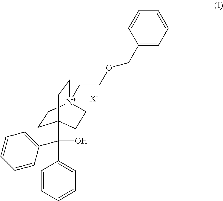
C1=CC=CC=C1C(O)(C12CC[N+](CCOCC3=CC=CC=C3)(CC1)CC2)C1=CC=CC=C1.[X-]
